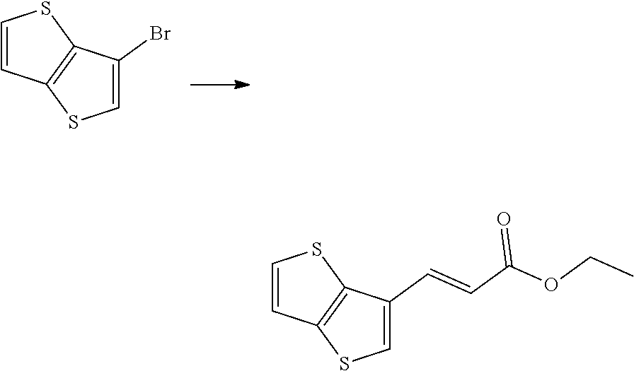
C1=CC2=C(S1)C(Br)=CS2.C1=CC2=C(S1)C(C=CC(OCC)=O)=CS2
